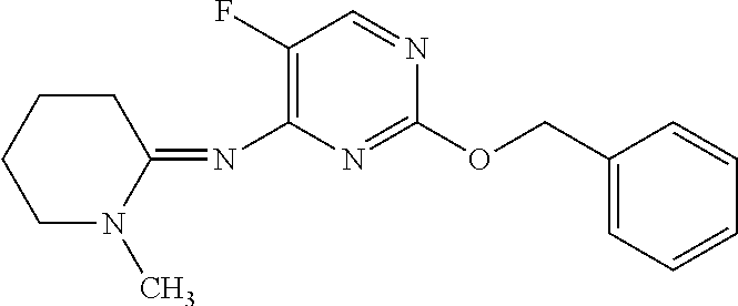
C1(F)=C(N=C2CCCCN2C)N=C(OCC2=CC=CC=C2)N=C1
